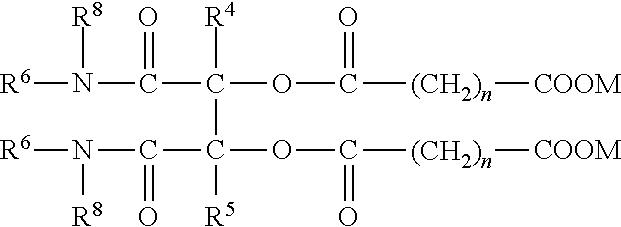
C(C(OC([(CH2)n][COOM])=O)(C([R5])(C(N([R6])[R8])=O)OC([(CH2)n][COOM])=O)[R4])(N([R6])[R8])=O
